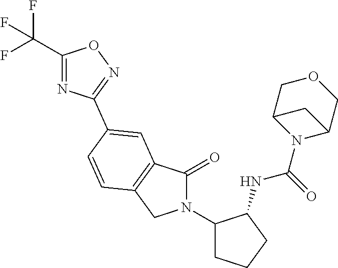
C1(=O)N(C2CCCC2NC(=O)N2C3COCC2C3)CC2=C1C=C(C1=NOC(C(F)(F)F)=N1)C=C2
